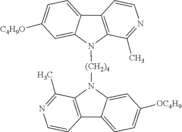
C12=C(N([(CH2)4]N3C4=C(C5=CC=C([OC4H9])C=C35)C=CN=C4C)C3=CC([C4H9O])=CC=C13)C(C)=NC=C2
